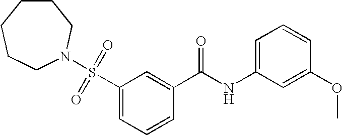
C1CCCCN(S(C2=CC=CC(C(NC3=CC=CC(OC)=C3)=O)=C2)(=O)=O)C1
